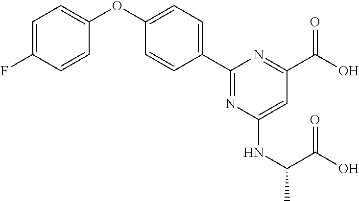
C1=C(F)C=CC(OC2=CC=C(C3=NC(NC(C)C(O)=O)=CC(C(O)=O)=N3)C=C2)=C1
